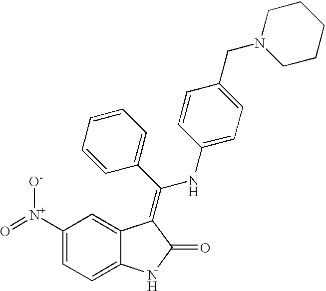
C1([N+](=O)[O-])=CC=C2C(=C1)C(=C(C1=CC=CC=C1)NC1=CC=C(CN3CCCCC3)C=C1)C(=O)N2
